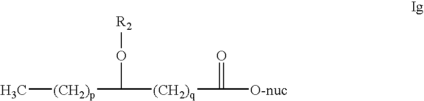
C[(CH2)p]C([(CH2)q]C([O-nuc])=O)O[R2]
